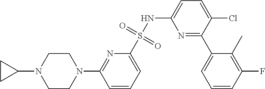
N1=C(C2=CC=CC(F)=C2C)C(Cl)=CC=C1NS(C1=CC=CC(N2CCN(C3CC3)CC2)=N1)(=O)=O
